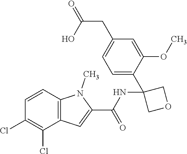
C12=C(C=CC(Cl)=C1Cl)N(C)C(C(NC1(C3=CC=C(CC(=O)O)C=C3OC)COC1)=O)=C2
